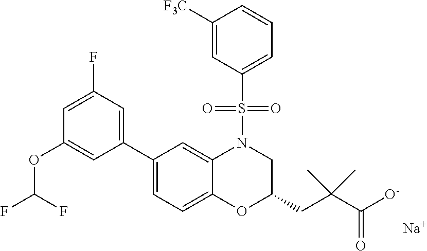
C1(C2=CC(F)=CC(OC(F)F)=C2)=CC=C2C(=C1)N(S(C1=CC=CC([F3C])=C1)(=O)=O)CC(CC(C([O-])=O)(C)C)O2.[Na]
